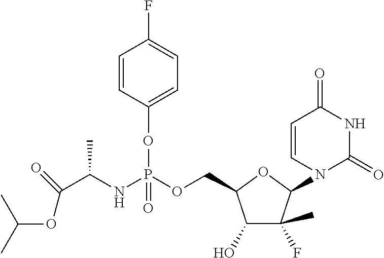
C1(O)C(C)(F)C(N2C(=O)NC(=O)C=C2)OC1COP(NC(C(=O)OC(C)C)C)(OC1=CC=C(F)C=C1)=O
